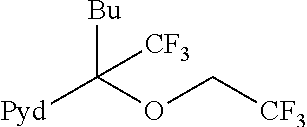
[Pyd]C(OC[CF3])([Bu])[CF3]
